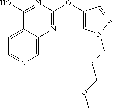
C1=C2C(=CN=C1)N=C(OC1=CN(CCCOC)N=C1)N=C2O
